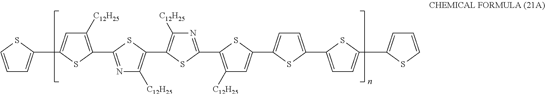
C1([C12H25])=C(C2=NC([C12H25])=C(C3=C([C12H25])N=C(C4=C([C12H25])C=C(C5=CC=C(C6=CC=C(C7=CC=CS7)S6)S5)S4)S3)S2)SC(C2=CC=CS2)=C1
